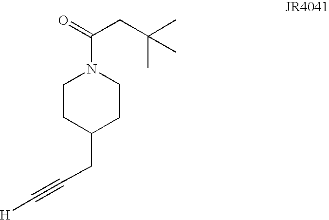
C1CC(CC#C[H])CCN1C(=O)CC(C)(C)C
